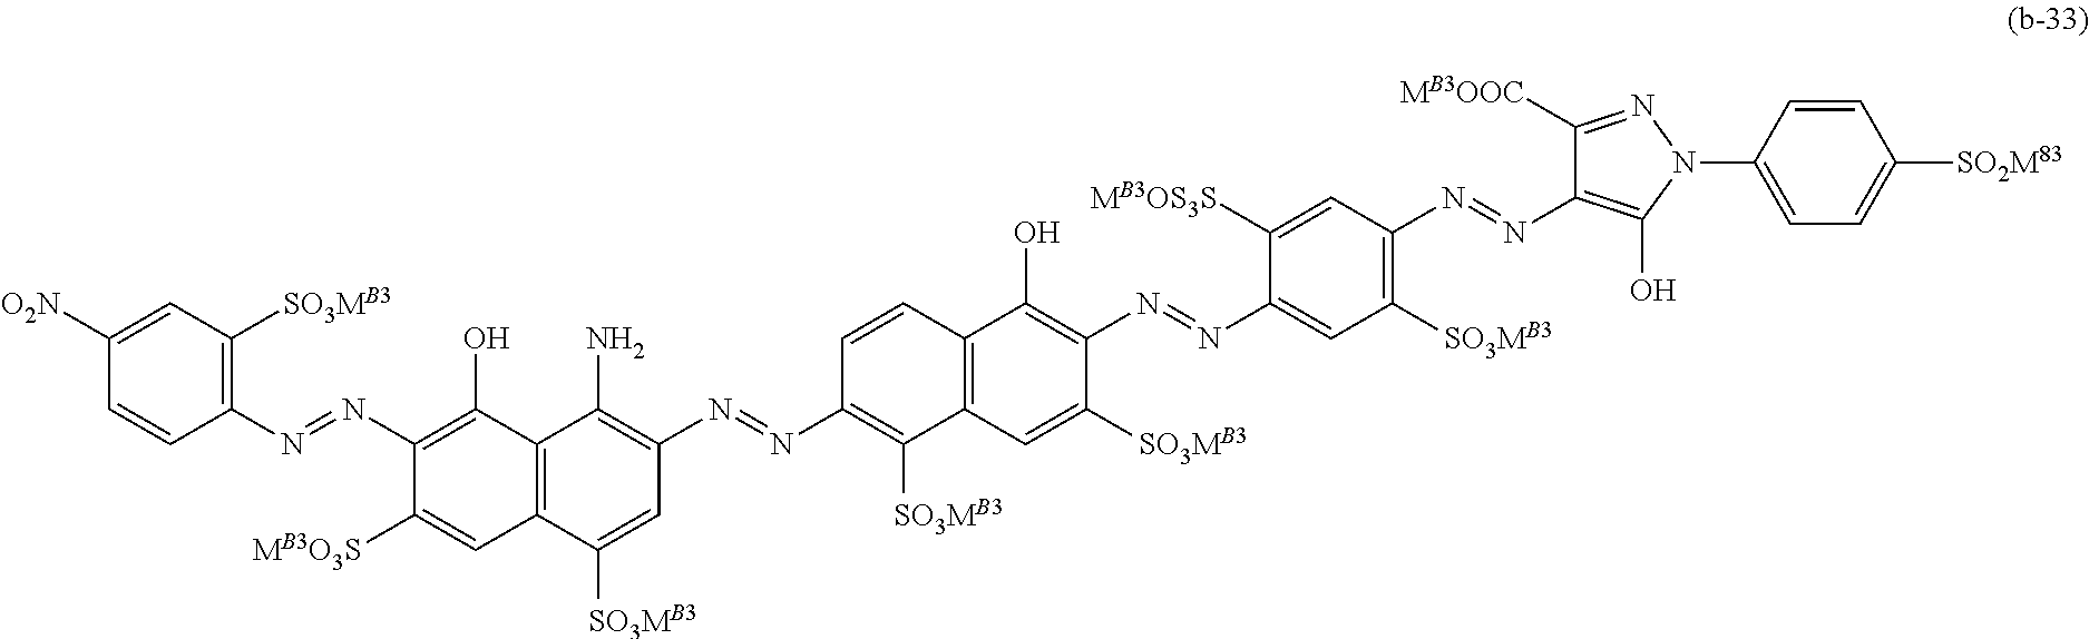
C1=C([O2N])C=CC(N=NC2=C(O)C3=C(C=C2[MB3O3S])C([SO3MB3])=CC(N=NC2=C([SO3MB3])C4=C(C=C2)C(O)=C(N=NC2=CC([SO3MB3])=C(N=NC5=C(O)N(C6=CC=C([SO2M83])C=C6)N=C5[MB3OOC])C=C2[MB3OS3S])C([SO3MB3])=C4)=C3N)=C1[SO3MB3]
